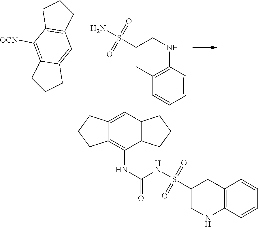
C12=C([OCN])C3=C(C=C1CCC2)CCC3.C1(S(N)(=O)=O)CC2=C(NC1)C=CC=C2.C12=CC3=C(C(NC(NS(C4CNC5=C(C4)C=CC=C5)(=O)=O)=O)=C1CCC2)CCC3
